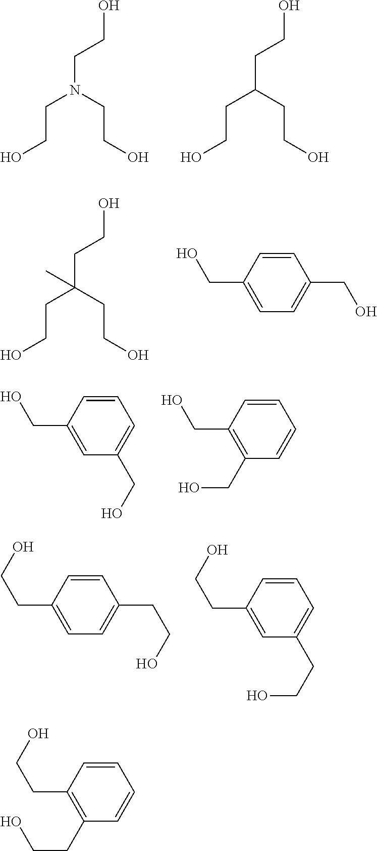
C(C(CCO)CCO)CO.C(N(CCO)CCO)CO.C(C(CCO)(CCO)C)CO.C1=C(CO)C=CC(CO)=C1.C1=C(CO)C=CC=C1CO.C1(CO)=C(CO)C=CC=C1.C1=C(CCO)C=CC(CCO)=C1.C1=C(CCO)C=CC=C1CCO.C1(CCO)=C(CCO)C=CC=C1
